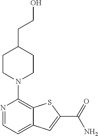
N1=CC=C2C(=C1N1CCC(CCO)CC1)SC(C(=O)N)=C2
